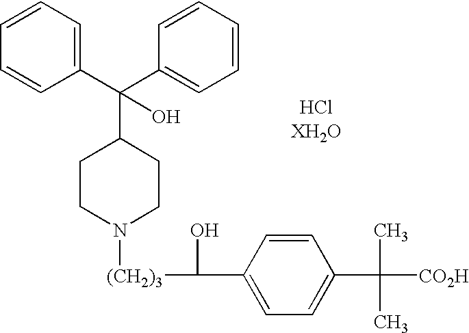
C1(C(C2=CC=CC=C2)(O)C2CCN([(CH2)3]C(O)C3=CC=C(C([CO2H])(C)C)C=C3)CC2)=CC=CC=C1
